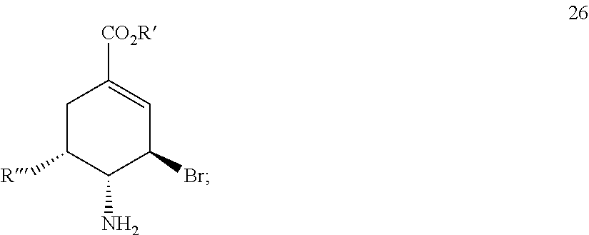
C1C([R])C(N)C(Br)C=C1[CO2R]
